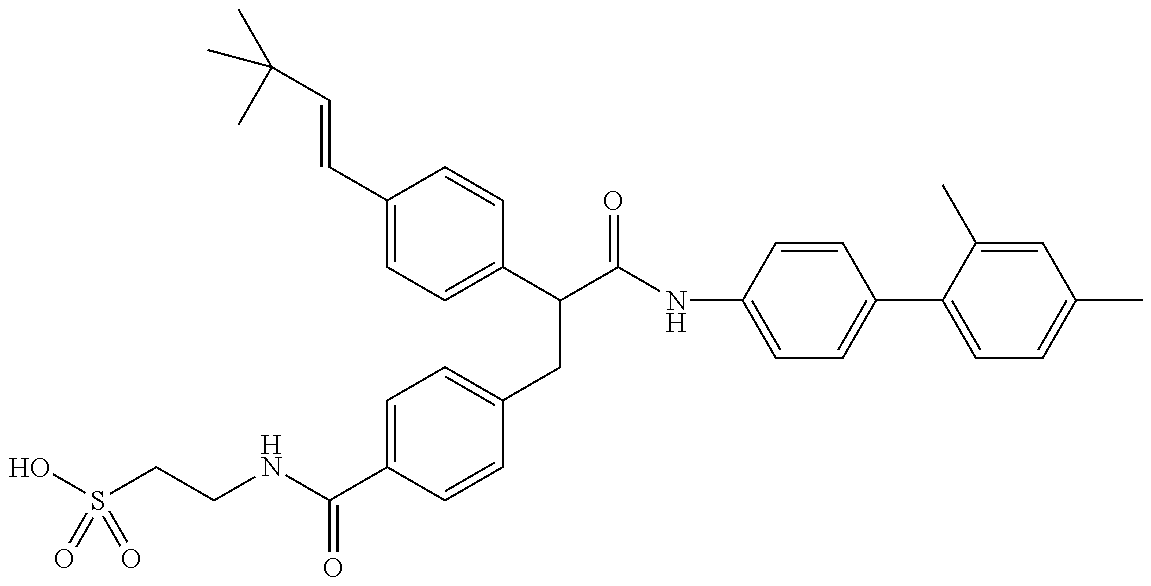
OS(CCNC(C1=CC=C(CC(C(=O)NC2=CC=C(C3=CC=C(C)C=C3C)C=C2)C2=CC=C(C=CC(C)(C)C)C=C2)C=C1)=O)(=O)=O
